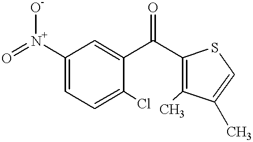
C1([N+](=O)[O-])=CC=C(Cl)C(C(=O)C2=C(C)C(C)=CS2)=C1
